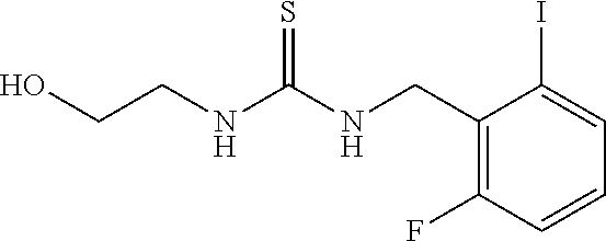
C1(CNC(NCCO)=S)=C(F)C=CC=C1I
